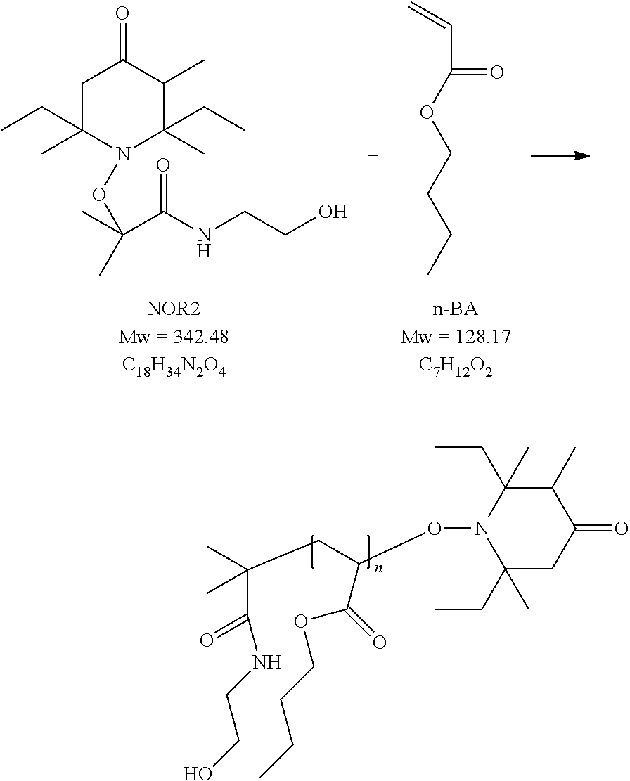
C(C(C)(CC(ON1C(CC)(C)CC(=O)C(C)C1(CC)C)C(=O)OCCCC)C)(=O)NCCO.C(C(=O)OCCCC)=C.C1C(CC)(C)N(OC(C(NCCO)=O)(C)C)C(CC)(C)C(C)C1=O
